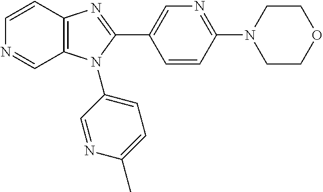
C1=CC2=C(C=N1)N(C1=CC=C(C)N=C1)C(C1=CN=C(N3CCOCC3)C=C1)=N2
